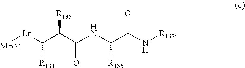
[MBM][Ln]C(C(C(NC(C(=O)N[R137])[R136])=O)[R135])[R134]
